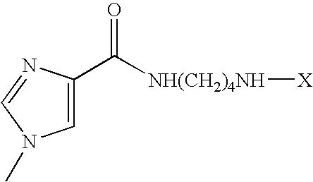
C1=C(C([NH(CH2)4NH][X])=O)N=CN1C
